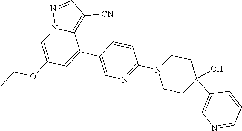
C1=C(C2=CN=C(N3CCC(O)(C4=CN=CC=C4)CC3)C=C2)C2=C([CN])C=NN2C=C1OCC
